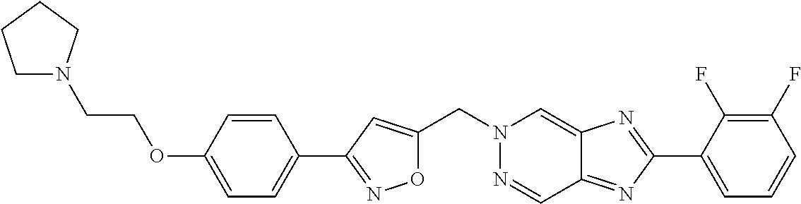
O1C(CN2N=CC3=NC(C4=CC=CC(F)=C4F)=NC3=C2)=CC(C2=CC=C(OCCN3CCCC3)C=C2)=N1
